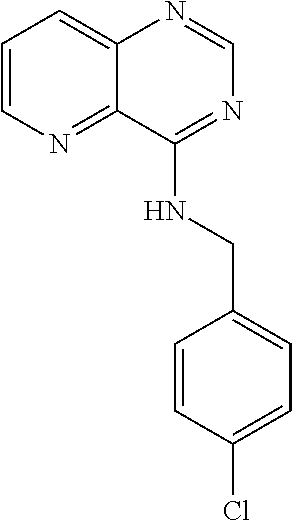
C1=NC2=CC=CN=C2C(NCC2=CC=C(Cl)C=C2)=N1
